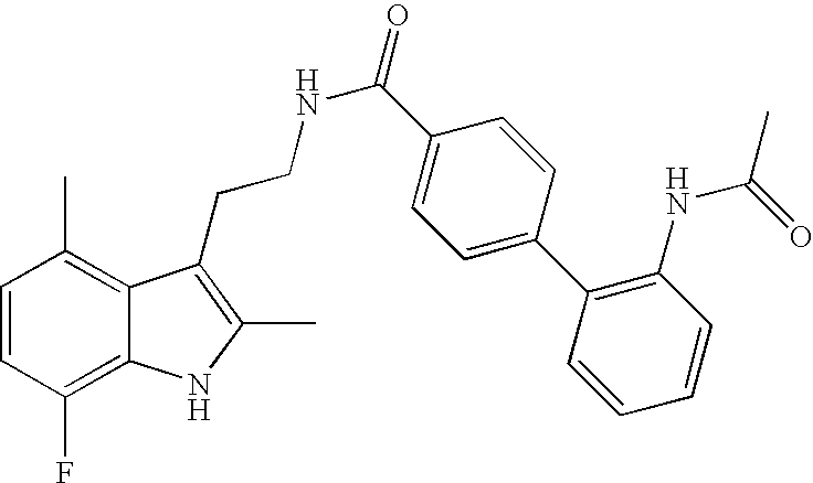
C1=CC(F)=C2C(=C1C)C(CCNC(=O)C1=CC=C(C3=C(NC(C)=O)C=CC=C3)C=C1)=C(C)N2
